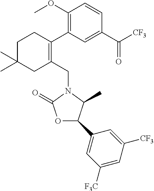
C1C(C)(C)CC(CN2C(=O)OC(C3=CC([F3C])=CC([CF3])=C3)C2C)=C(C2=C(OC)C=CC(C([CF3])=O)=C2)C1
